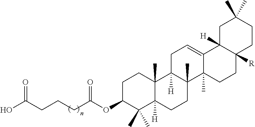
O=C(CCCC(OC1C(C)(C)C2([H])C(C)(CC1)C1([H])C(C)(CC2)C2(C)C(=CC1)C1([H])C([R])(CC2)CCC(C)(C)C1)=O)O
